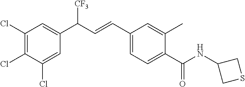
C1(Cl)=C(Cl)C(Cl)=CC(C(C=CC2=CC=C(C(NC3CSC3)=O)C(C)=C2)[CF3])=C1
